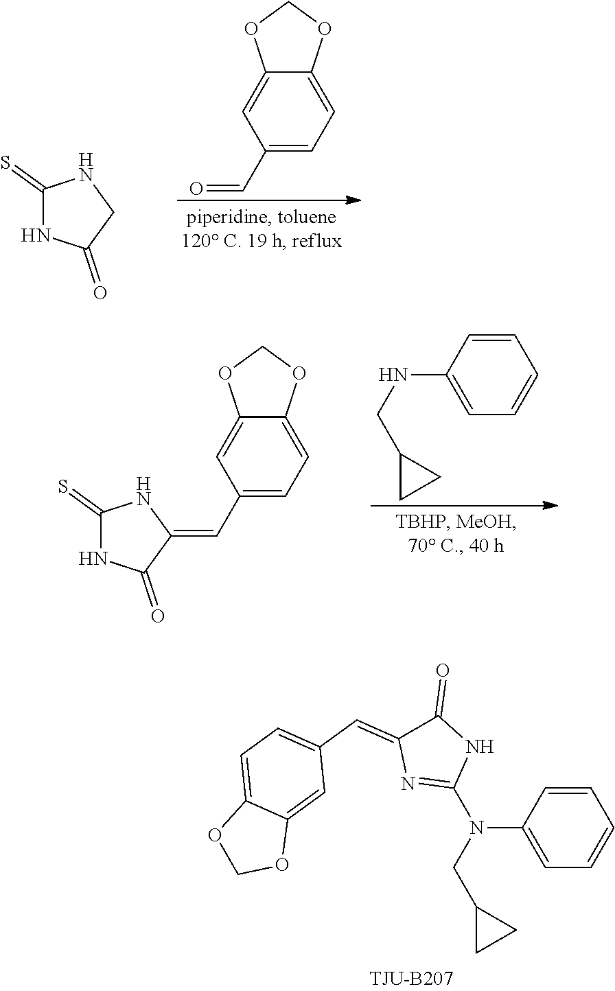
C1(=S)NC(=O)CN1.C1(C=O)=CC=C2C(=C1)OCO2.C1(C=C2C(=O)NC(=S)N2)=CC=C2C(=C1)OCO2.C1=CC(NCC2CC2)=CC=C1.C1=CC(N(C2=NC(=CC3=CC=C4C(=C3)OCO4)C(=O)N2)CC2CC2)=CC=C1
